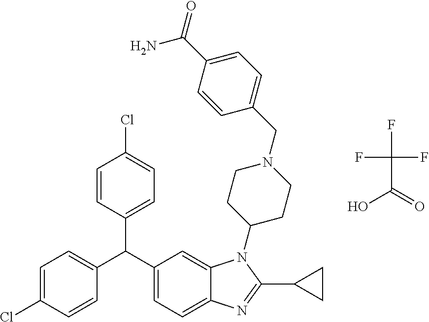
C1=C(Cl)C=CC(C(C2=CC=C3C(=C2)N(C2CCN(CC4=CC=C(C(N)=O)C=C4)CC2)C(C2CC2)=N3)C2=CC=C(Cl)C=C2)=C1.FC(F)(F)C(=O)O
